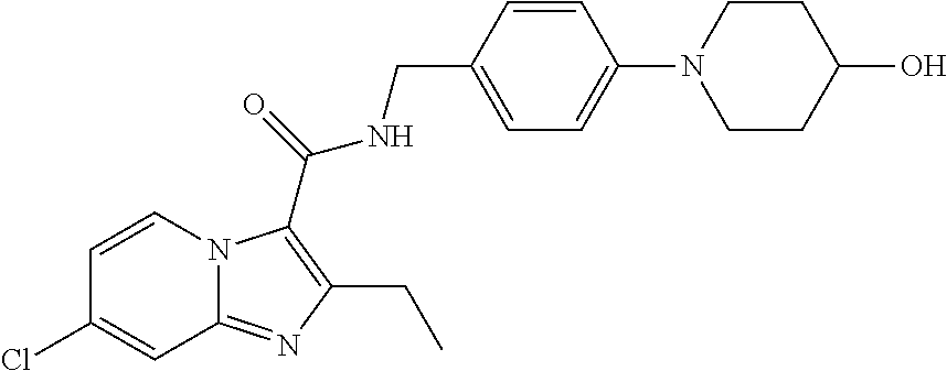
C1=CN2C(=NC(CC)=C2C(=O)NCC2=CC=C(N3CCC(O)CC3)C=C2)C=C1Cl
